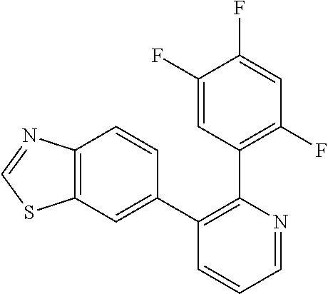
C1=NC(C2=C(F)C=C(F)C(F)=C2)=C(C2=CC3=C(C=C2)N=CS3)C=C1
